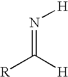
N(=C([R])[H])[H]
